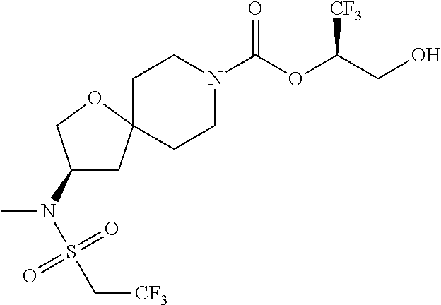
C1CN(C(OC(CO)[CF3])=O)CCC12CC(N(S(=O)(=O)C[CF3])C)CO2
